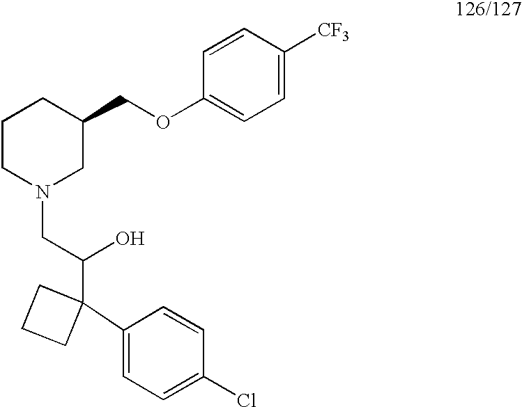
C1CN(CC(C2(C3=CC=C(Cl)C=C3)CCC2)O)CC(COC2=CC=C([CF3])C=C2)C1
